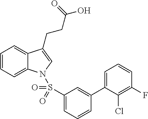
C1=CC=C2C(=C1)C(CCC(O)=O)=CN2S(C1=CC=CC(C2=CC=CC(F)=C2Cl)=C1)(=O)=O
